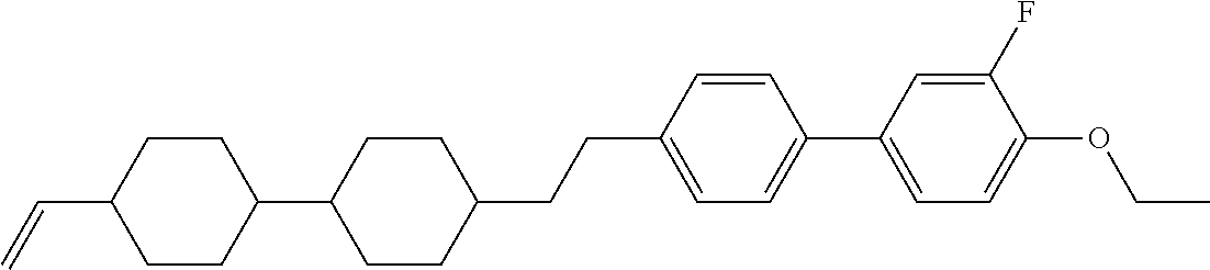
C1CC(C=C)CCC1C1CCC(CCC2=CC=C(C3=CC=C(OCC)C(F)=C3)C=C2)CC1
